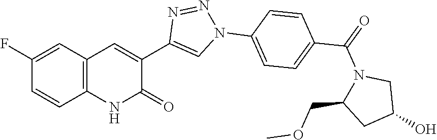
C12=C(C=C(F)C=C1)C=C(C1=CN(C3=CC=C(C(=O)N4C(COC)CC(O)C4)C=C3)N=N1)C(=O)N2
